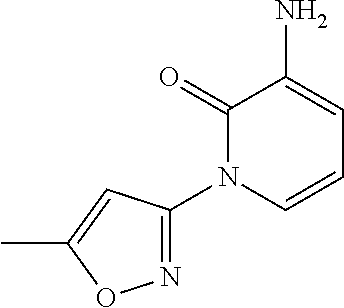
N1=C(N2C=CC=C(N)C2=O)C=C(C)O1
